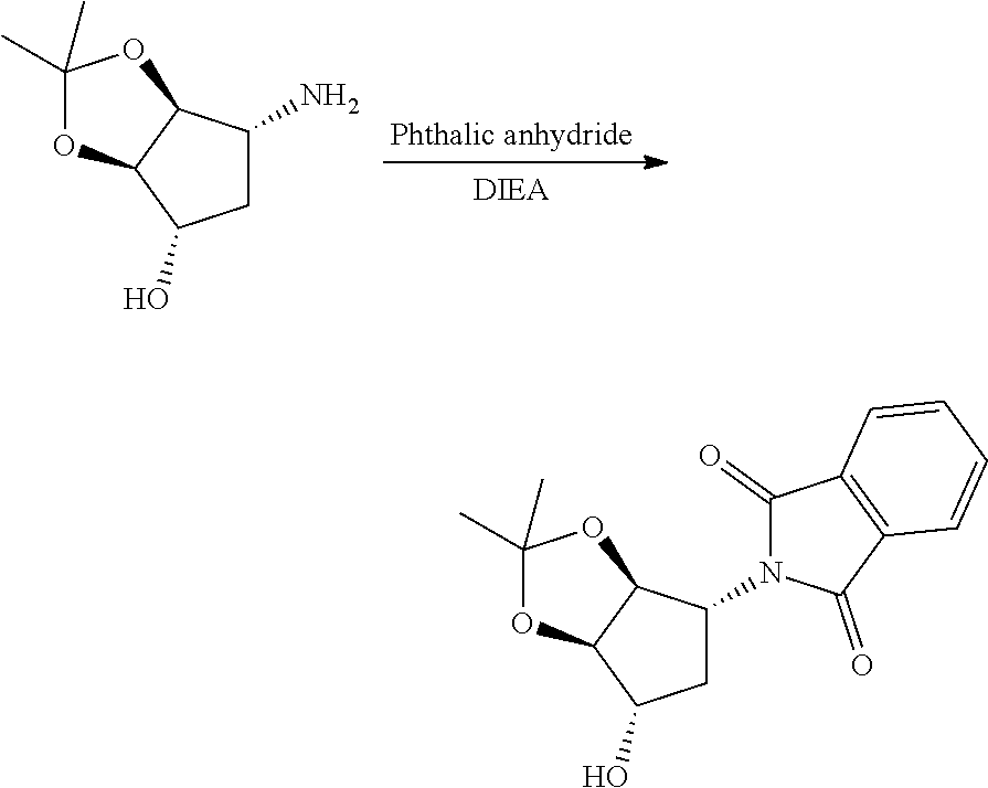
C1(C)(C)OC2C(O1)C(N)CC2O.C1(C)(C)OC2C(O1)C(N1C(=O)C3=C(C1=O)C=CC=C3)CC2O
